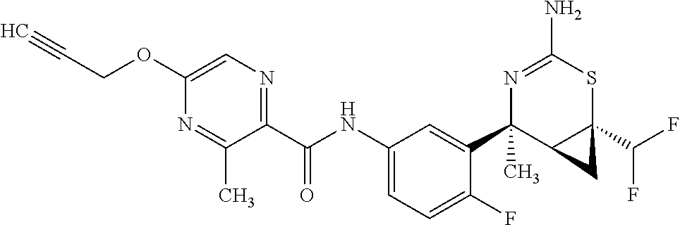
N1=C(N)SC2(C(F)F)C(C1(C1=CC(NC(C3=NC=C(OCC#C)N=C3C)=O)=CC=C1F)C)C2
